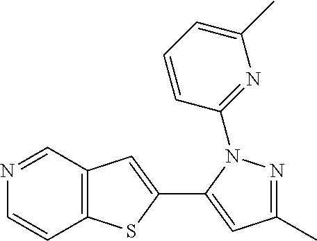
N1=CC2=C(C=C1)SC(C1=CC(C)=NN1C1=NC(C)=CC=C1)=C2
